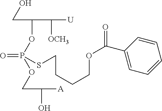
C(C(OP(=O)(SCCCCOC(=O)C1=CC=CC=C1)OCC([A])O)C([OCH3])[U])O
